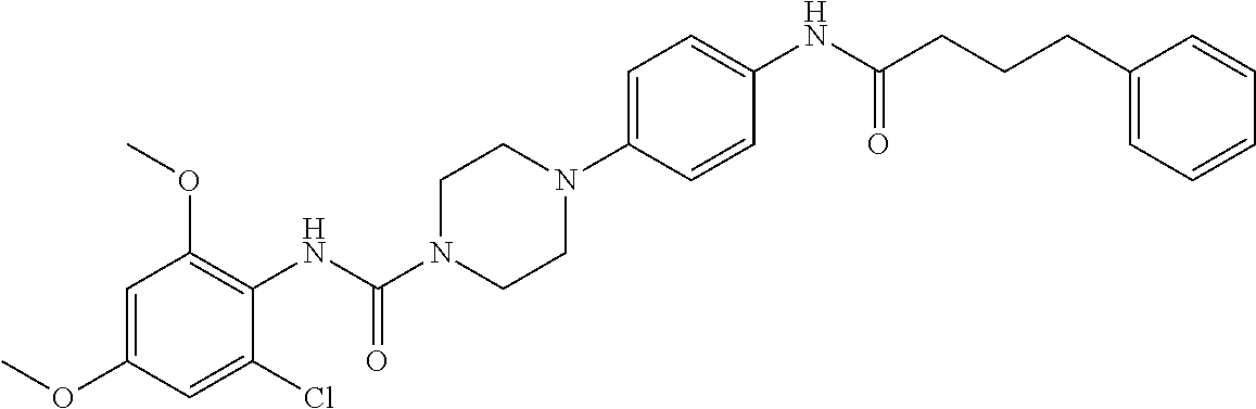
C1=C(OC)C=C(Cl)C(NC(N2CCN(C3=CC=C(NC(=O)CCCC4=CC=CC=C4)C=C3)CC2)=O)=C1OC
